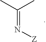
CC(C)=N[Z]
